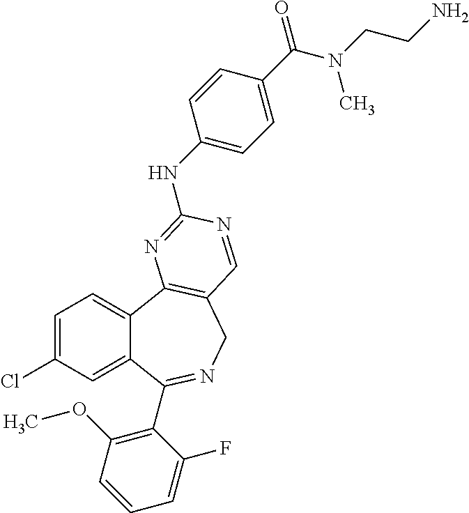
C1=C(Cl)C=C2C(=C1)C1=C(CN=C2C2=C(OC)C=CC=C2F)C=NC(NC2=CC=C(C(=O)N(C)CCN)C=C2)=N1
